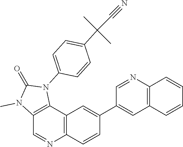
C12=C(C3=C(N=C1)C=CC(C1=CC4=C(N=C1)C=CC=C4)=C3)N(C1=CC=C(C(C#N)(C)C)C=C1)C(=O)N2C
